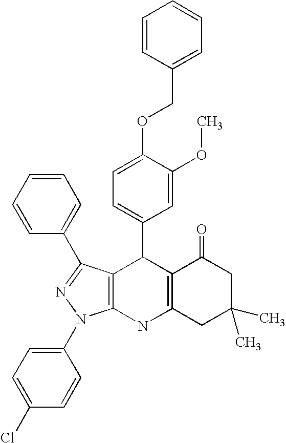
C12=C(NC3=C(C1C1=CC=C(OCC4=CC=CC=C4)C(OC)=C1)C(C1=CC=CC=C1)=NN3C1=CC=C(Cl)C=C1)CC(C)(C)CC2=O
